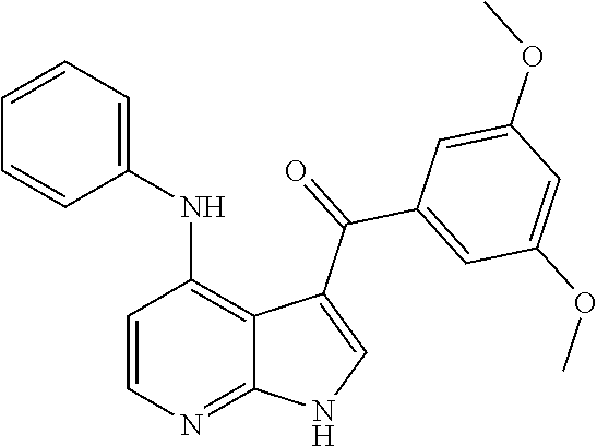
C1=CN=C2C(=C1NC1=CC=CC=C1)C(C(=O)C1=CC(OC)=CC(OC)=C1)=CN2
